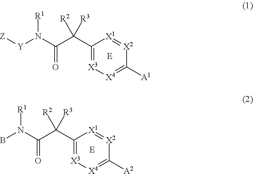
C1(C(C(N([Y][Z])[R1])=O)([R2])[R3])=[X3][X4]=C([A1])[X2]=[X1]1.C1(C(C(N(B)[R1])=O)([R2])[R3])=[X3][X4]=C([A2])[X2]=[X1]1
